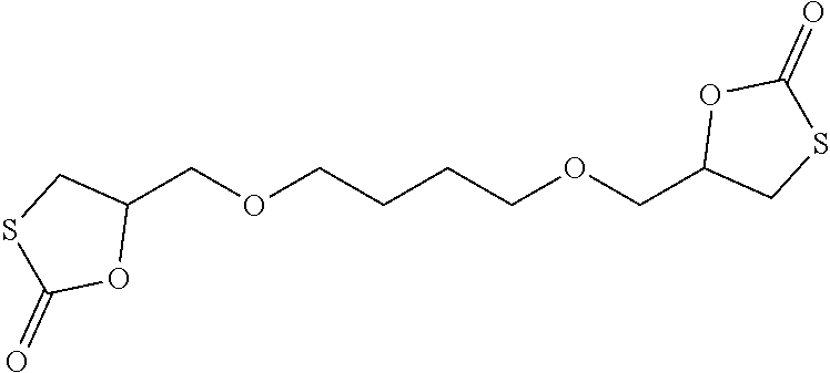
C1(COCCCCOCC2CSC(=O)O2)CSC(=O)O1
